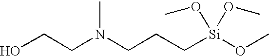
OCCN(CCC[Si](OC)(OC)OC)C
